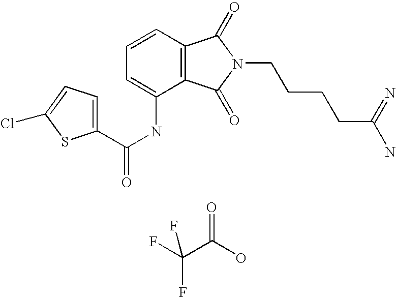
C1=CC=C(NC(=O)C2=CC=C(Cl)S2)C2=C1C(=O)N(CCCCC(N)=N)C2=O.O=C(O)C(F)(F)F
